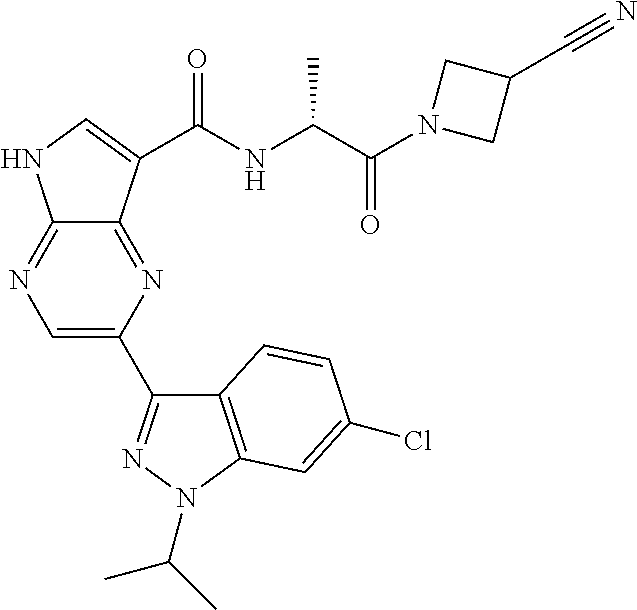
C12=NC(C3=NN(C(C)C)C4=C3C=CC(Cl)=C4)=CN=C1NC=C2C(NC(C(N1CC(C#N)C1)=O)C)=O
